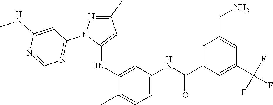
C1(C)=NN(C2=NC=NC(NC)=C2)C(NC2=CC(NC(C3=CC(CN)=CC(C(F)(F)F)=C3)=O)=CC=C2C)=C1
